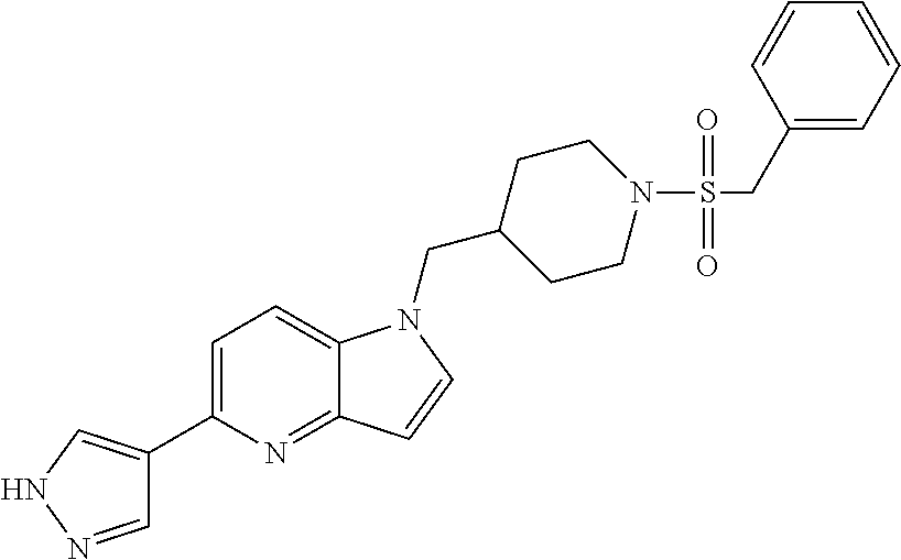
C1CC(CN2C3=CC=C(C4=CNN=C4)N=C3C=C2)CCN1S(CC1=CC=CC=C1)(=O)=O
